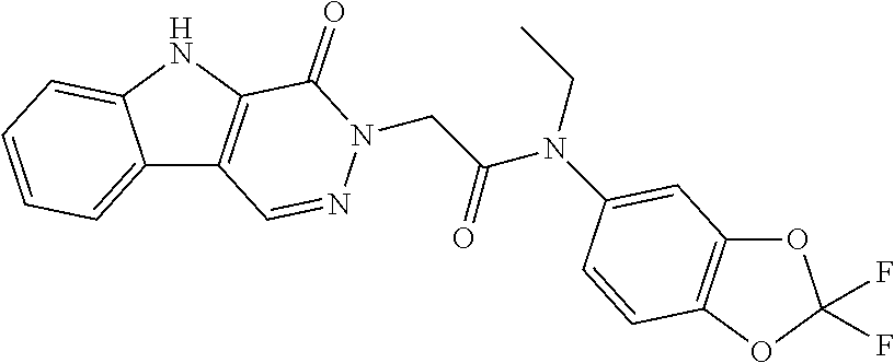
C12=CC=CC=C1NC1=C2C=NN(CC(N(CC)C2=CC3=C(OC(F)(F)O3)C=C2)=O)C1=O
